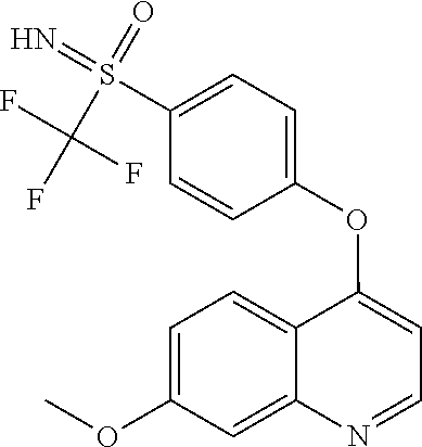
C1=C(OC)C=C2C(=C1)C(OC1=CC=C(S(=N)(=O)C(F)(F)F)C=C1)=CC=N2
